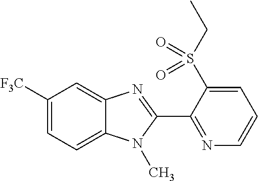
C1([F3C])=CC=C2C(=C1)N=C(C1=NC=CC=C1S(CC)(=O)=O)N2C
